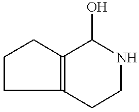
C1CC2=C(C1)C(O)NCC2
